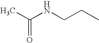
CC(NCCC)=O
